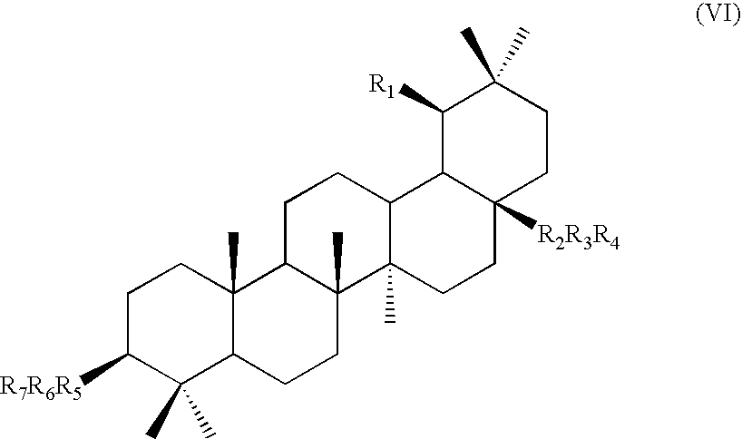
C1(C)(C)C2C(C)(CCC1[R7R6R5])C1C(C)(C3(C)C(C4C([R2R3R4])(CC3)CCC(C)(C)C4[R1])CC1)CC2
